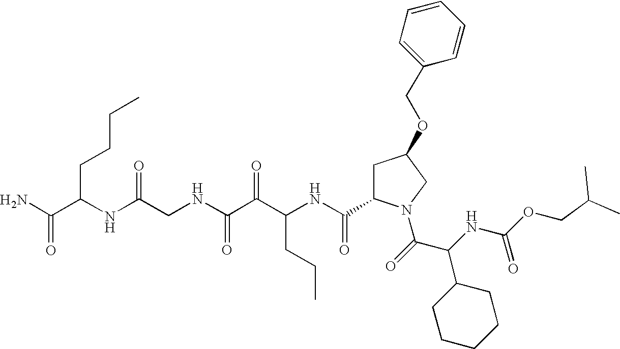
O(C(NC(C(=O)N1CC(OCC2=CC=CC=C2)CC1C(NC(C(C(NCC(NC(CCCC)C(N)=O)=O)=O)=O)CCC)=O)C1CCCCC1)=O)CC(C)C
